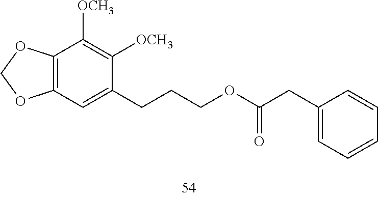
C12=C(OCO1)C([OCH3])=C([OCH3])C(CCCOC(=O)CC1=CC=CC=C1)=C2
